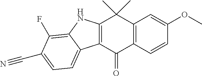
C12=C(C(=O)C3=C(C1(C)C)C=C(OC)C=C3)C1=CC=C(C#N)C(F)=C1N2
